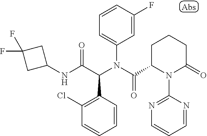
C1=CC(F)=CC(N(C(C2N(C3=NC=CC=N3)C(=O)CCC2)=O)C(C(NC2CC(F)(F)C2)=O)C2=C(Cl)C=CC=C2)=C1
